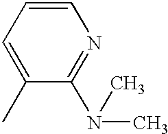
C1(C)=CC=CN=C1N(C)C
